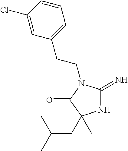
N1C(=N)N(CCC2=CC=CC(Cl)=C2)C(=O)C1(CC(C)C)C
